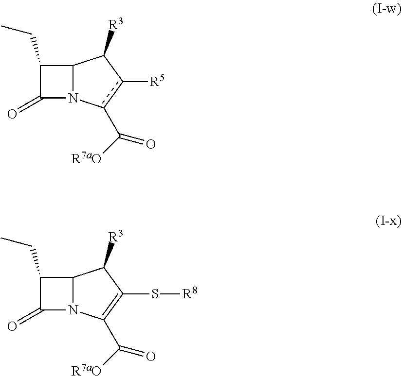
C1(CC)C(=O)N2C1C([R3])c([R5])c2C(=O)[R7aO].C1(CC)C(=O)N2C1C([R3])C(S[R8])=C2C(=O)[R7aO]
